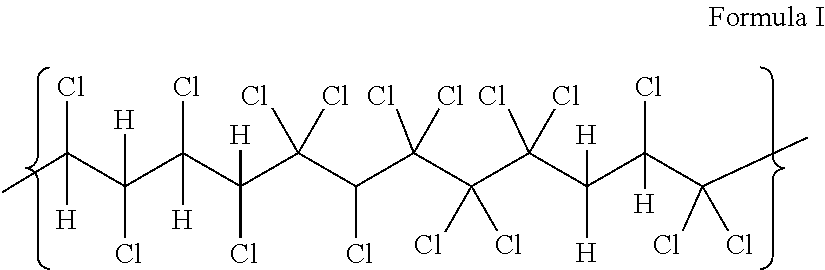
CC(C(C(C(C(C(C(C(C(C(C(C(C)(Cl)Cl)(Cl)[H])([H])[H])(Cl)Cl)(Cl)Cl)(Cl)Cl)Cl)(Cl)Cl)(Cl)[H])(Cl)[H])(Cl)[H])(Cl)[H]
